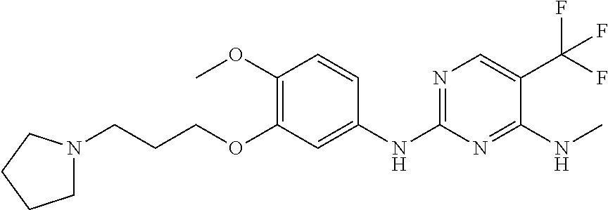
C1N(CCCOC2=C(OC)C=CC(NC3=NC=C(C(F)(F)F)C(NC)=N3)=C2)CCC1
